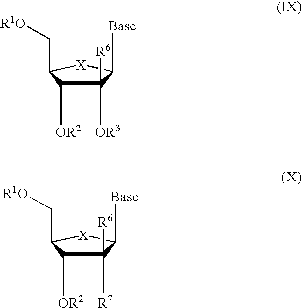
[Base]C1C([OR3])([R6])C([OR2])C(C[R1O])[X]1.[Base]C1C([R7])([R6])C([OR2])C(C[R1O])[X]1
